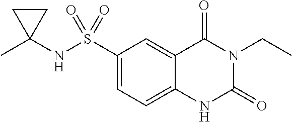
C1(S(NC2(C)CC2)(=O)=O)=CC=C2C(=C1)C(=O)N(CC)C(=O)N2
